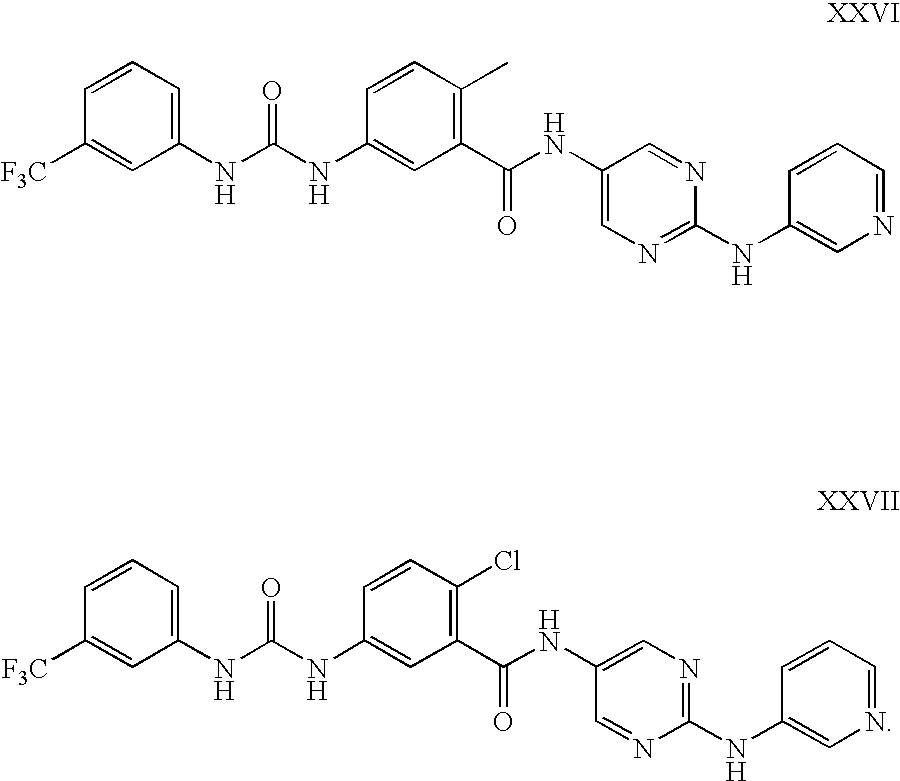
C1(NC(NC2=CC(C(NC3=CN=C(NC4=CN=CC=C4)N=C3)=O)=C(C)C=C2)=O)=CC=CC([F3C])=C1.C1(NC(NC2=CC(C(NC3=CN=C(NC4=CN=CC=C4)N=C3)=O)=C(Cl)C=C2)=O)=CC=CC([F3C])=C1
